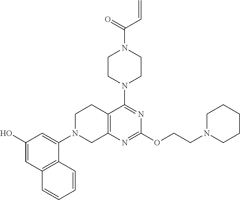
C12=C(N=C(OCCN3CCCCC3)N=C1N1CCN(C(=O)C=C)CC1)CN(C1=CC(O)=CC3=C1C=CC=C3)CC2
